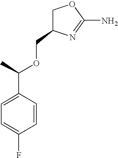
C1C(COC(C2=CC=C(F)C=C2)C)N=C(N)O1
